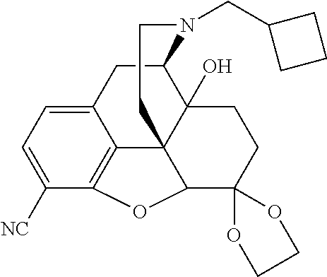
C12CC3=CC=C([NC])C4=C3C3(C1(O)CCC1(C3O4)OCCO1)CCN2CC1CCC1
